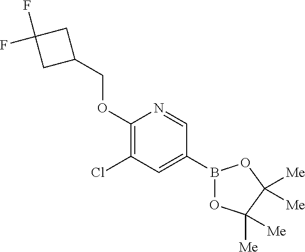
C1(OCC2CC(F)(F)C2)=C(Cl)C=C(B2OC([Me])([Me])C([Me])([Me])O2)C=N1
